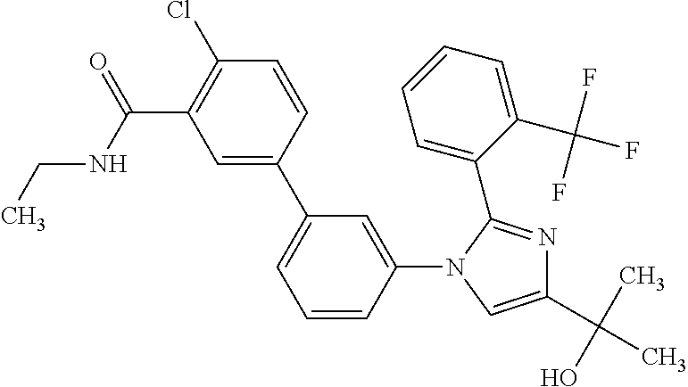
C1=C(C2=CC=CC(N3C=C(C(C)(O)C)N=C3C3=CC=CC=C3C(F)(F)F)=C2)C=CC(Cl)=C1C(NCC)=O
